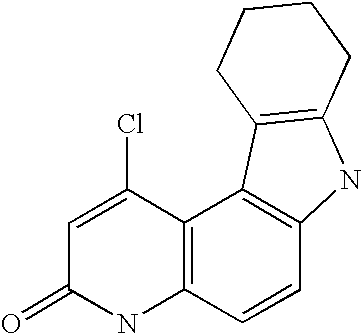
C12=C(C=CC3=C1C1=C(N3)CCCC1)NC(=O)C=C2Cl
